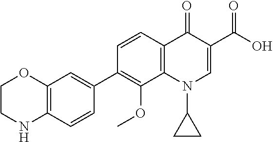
C12=C(C=CC(C3=C(OC)C4=C(C=C3)C(=O)C(C(O)=O)=CN4C3CC3)=C1)NCCO2
